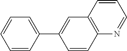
C1=CC(C2=CC3=C(C=C2)N=CC=C3)=CC=C1
